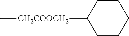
C1CCCCC1[CH2COOCH2]C
